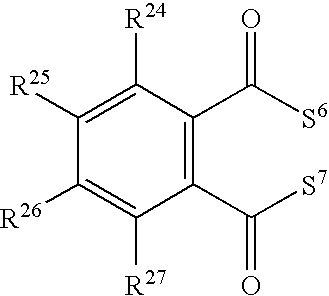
C1(C([S7])=O)=C(C([S6])=O)C([R24])=C([R25])C([R26])=C1[R27]
